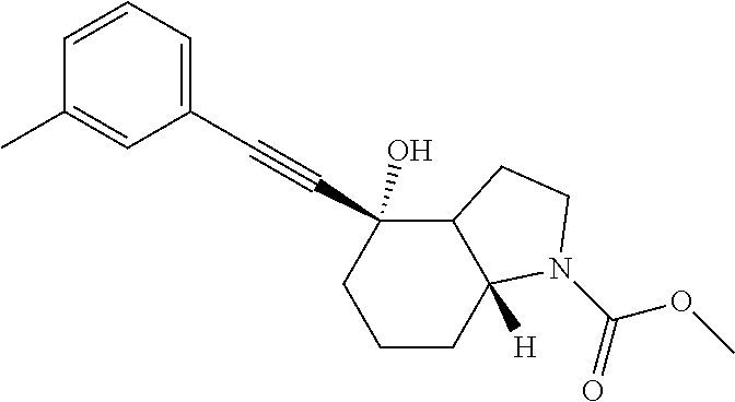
C1CC2([H])C(CCN2C(=O)OC)C(C#CC2=CC=CC(C)=C2)(O)C1
